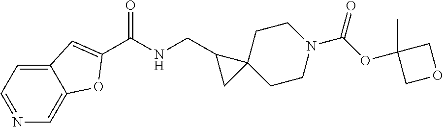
C12=CC=NC=C1OC(C(NCC1CC13CCN(C(=O)OC1(C)COC1)CC3)=O)=C2
